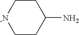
C1CC(N)CC[-N]1
